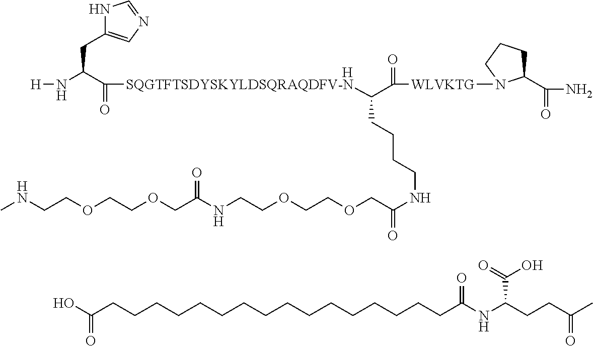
OC(CCCCCCCCCCCCCCCCC(NC(CCC(C)=O)C(O)=O)=O)=O.O(CC(NCCOCCOCC(NCCCCC(C(=O)[WLVKTG]N1C(C(=O)N)CCC1)[SQGTFTSDYSKYLDSQRAQDFV-N]C(=O)C(N[H])CC1=CN=CN1)=O)=O)CCOCCNC.[H]
